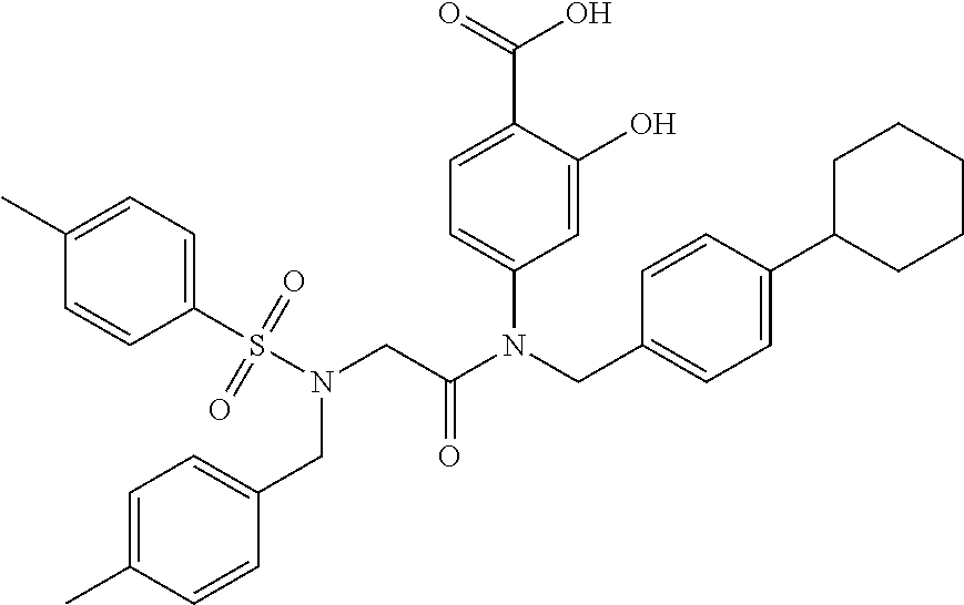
C1=C(O)C(C(=O)O)=CC=C1N(CC1=CC=C(C2CCCCC2)C=C1)C(CN(S(C1=CC=C(C)C=C1)(=O)=O)CC1=CC=C(C)C=C1)=O
